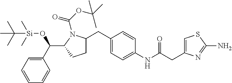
C1(C(O[Si](C)(C)C(C)(C)C)C2CCC(CC3=CC=C(NC(CC4=CSC(N)=N4)=O)C=C3)N2C(OC(C)(C)C)=O)=CC=CC=C1
